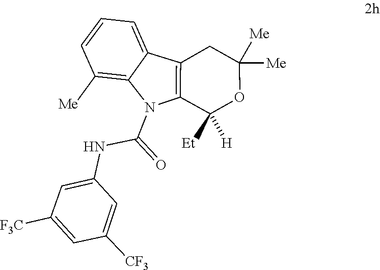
C1([Et])([H])OC([Me])([Me])CC2=C1N(C(NC1=CC([F3C])=CC([CF3])=C1)=O)C1=C([Me])C=CC=C21
